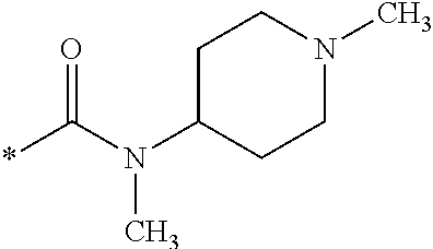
C1C(N(C(*)=O)C)CCN(C)C1
